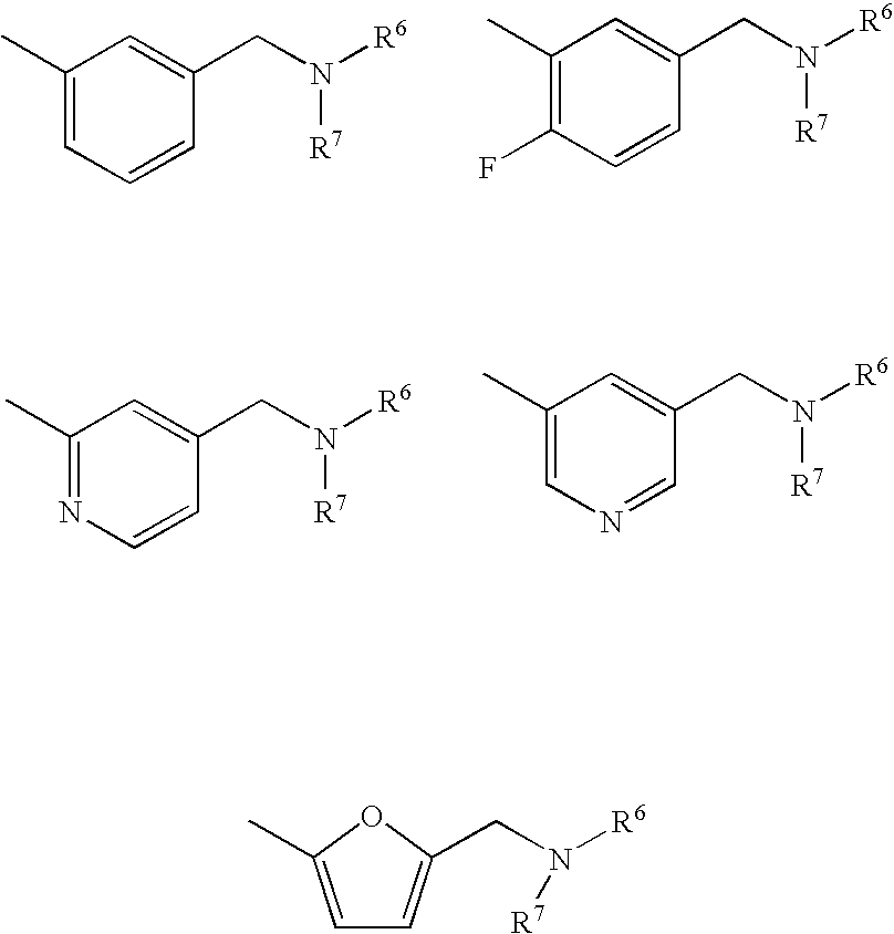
C1(C)=CC=CC(CN([R6])[R7])=C1.C1(C)=C(F)C=CC(CN([R6])[R7])=C1.C1(C)=NC=CC(CN([R6])[R7])=C1.C1(C)=CN=CC(CN([R6])[R7])=C1.C1=C(C)OC(CN([R6])[R7])=C1
